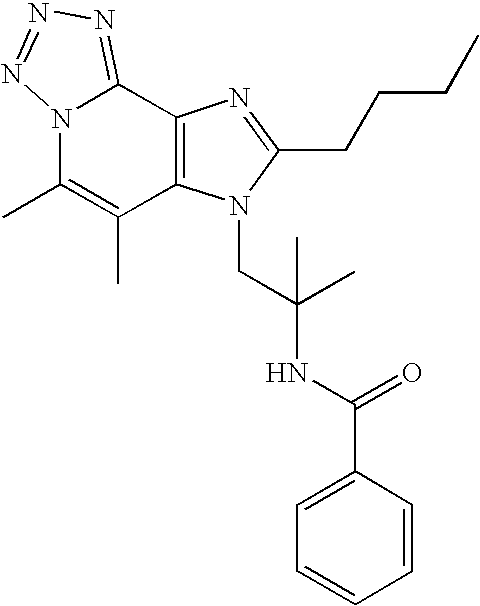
N12C(C)=C(C)C3=C(C1=NN=N2)N=C(CCCC)N3CC(NC(C1=CC=CC=C1)=O)(C)C
